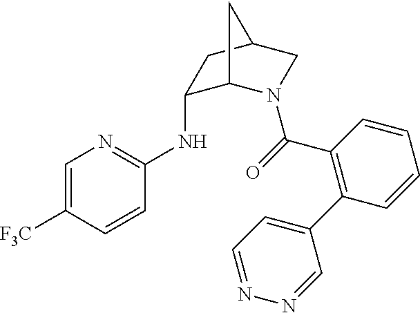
C1=C([F3C])C=CC(NC2C3N(C(=O)C4=C(C5=CC=NN=C5)C=CC=C4)CC(C2)C3)=N1
